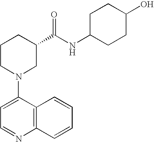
C1(N2CC(C(NC3CCC(O)CC3)=O)CCC2)=CC=NC2=C1C=CC=C2
